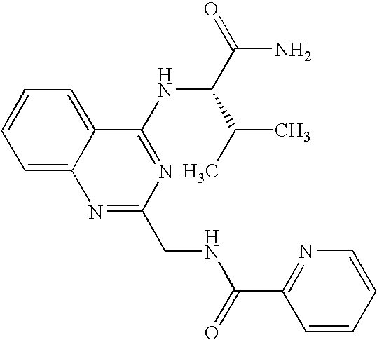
C12=CC=CC=C1N=C(CNC(C1=NC=CC=C1)=O)N=C2NC(C(C)C)C(=O)N
